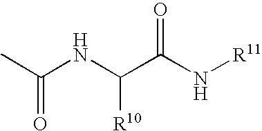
CC(NC(C(N[R11])=O)[R10])=O
